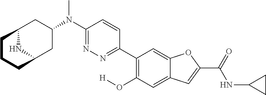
N(C)(C1=NN=C(C2=C(O[H])C=C3C(=C2)OC(C(=O)NC2CC2)=C3)C=C1)C1CC2NC(C1)CCC2
